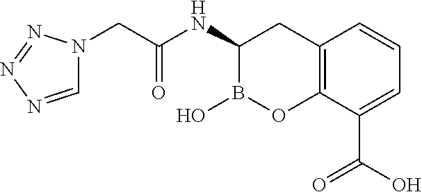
N1=NN(CC(NC2B(O)OC3=C(C2)C=CC=C3C(=O)O)=O)C=N1
